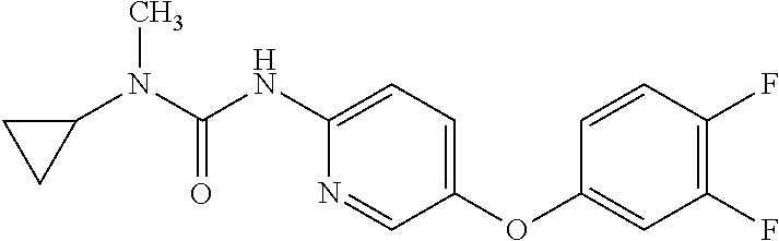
N(C(=O)NC1=CC=C(OC2=CC(F)=C(F)C=C2)C=N1)(C1CC1)C
